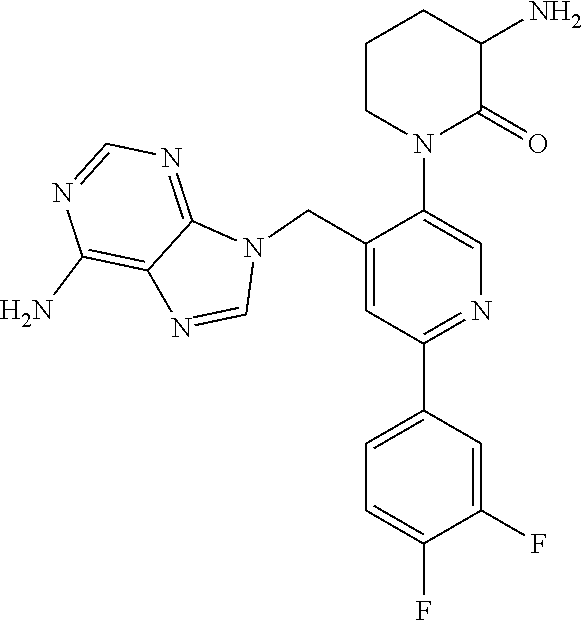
N1(CC2=CC(C3=CC=C(F)C(F)=C3)=NC=C2N2C(=O)C(N)CCC2)C=NC2=C(N)N=CN=C12
